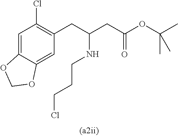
C1=C2C(=CC(CC(CC(=O)OC(C)(C)C)NCCCCl)=C1Cl)OCO2
